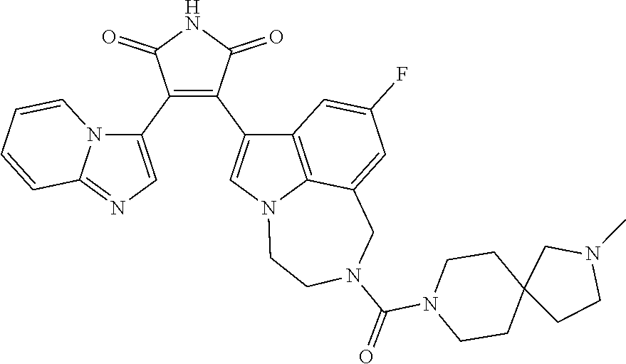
C1(C2=CN=C3N2C=CC=C3)=C(C2=CN3C4=C2C=C(F)C=C4CN(C(=O)N2CCC4(CC2)CCN(C)C4)CC3)C(=O)NC1=O
